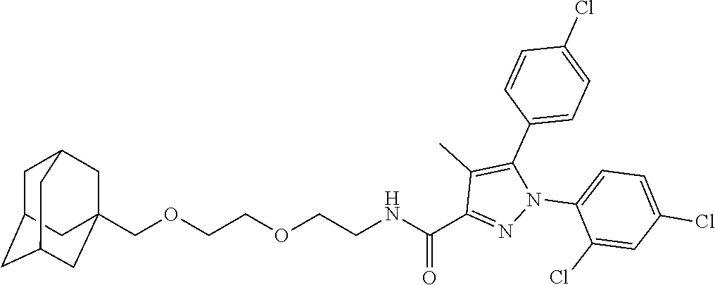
C(COCCNC(C1=NN(C2=CC=C(Cl)C=C2Cl)C(C2=CC=C(Cl)C=C2)=C1C)=O)OCC12CC3CC(CC(C1)C3)C2
